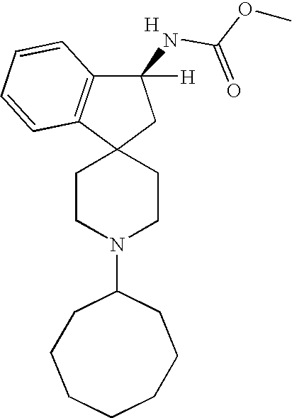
[H].C1(N2CCC3(CC2)CC(NC(OC)=O)([H])C2=C3C=CC=C2)CCCCCCC1
